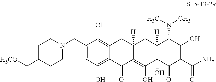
C1(CN2CCC(C[H3CO])CC2)=CC(O)=C2C(=C1Cl)CC1([H])C(=C(O)C3(O)C([H])(C1)C(N(C)C)C(O)=C(C(N)=O)C3=O)C2=O
